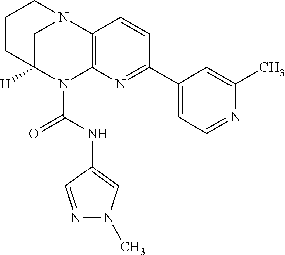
C1C2([H])N(C(=O)NC3=CN(C)N=C3)C3=C(N1CCC2)C=CC(C1=CC=NC(C)=C1)=N3
